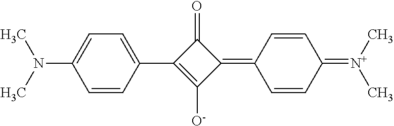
C1(=O)C(C2=CC=C(N(C)C)C=C2)=C([O-])C1=C1C=CC(=[N+](C)C)C=C1
